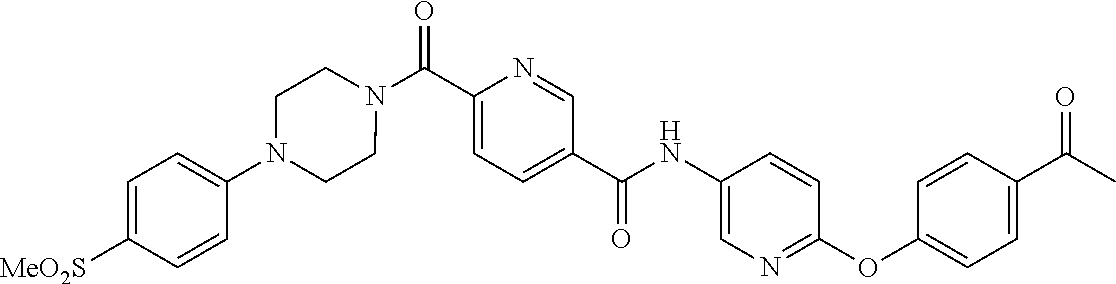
N(C(C1=CC=C(C(=O)N2CCN(C3=CC=C([SO2Me])C=C3)CC2)N=C1)=O)C1=CN=C(OC2=CC=C(C(=O)C)C=C2)C=C1
